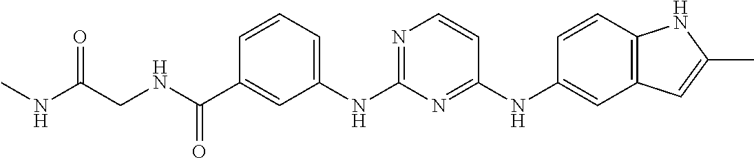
C1=CC=C(NC2=NC=CC(NC3=CC4=C(C=C3)NC(C)=C4)=N2)C=C1C(NCC(NC)=O)=O
